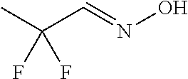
CC(C=NO)(F)F
